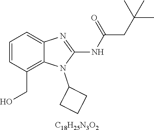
C1=CC(CO)=C2C(=C1)N=C(NC(CC(C)(C)C)=O)N2C1CCC1.[C18H25N3O2]
